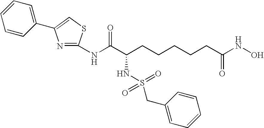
C1(NC(C(CCCCCC(NO)=O)NS(=O)(=O)CC2=CC=CC=C2)=O)=NC(C2=CC=CC=C2)=CS1
